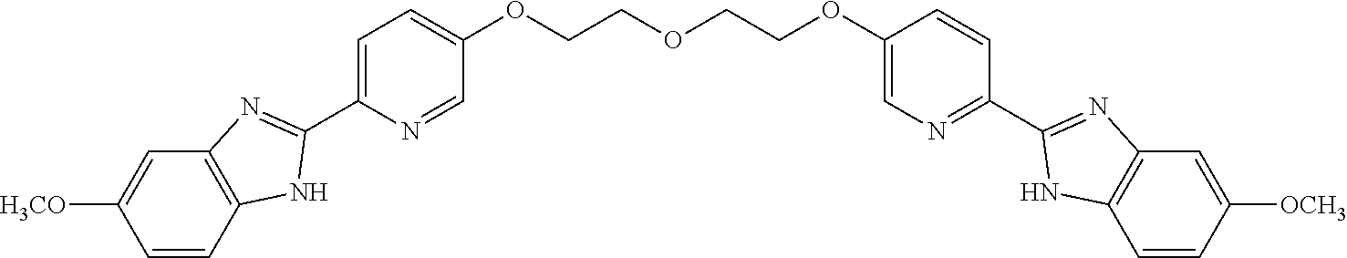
C1=CC2=C(C=C1[H3CO])N=C(C1=CC=C(OCCOCCOC3=CN=C(C4=NC5=C(C=CC([OCH3])=C5)N4)C=C3)C=N1)N2
